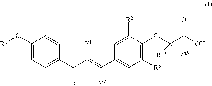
C1(S[R1])=CC=C(C(C(=C(C2=CC([R3])=C(OC(C([OH])=O)([R4a])[R4b])C([R2])=C2)[Y2])[Y1])=O)C=C1
